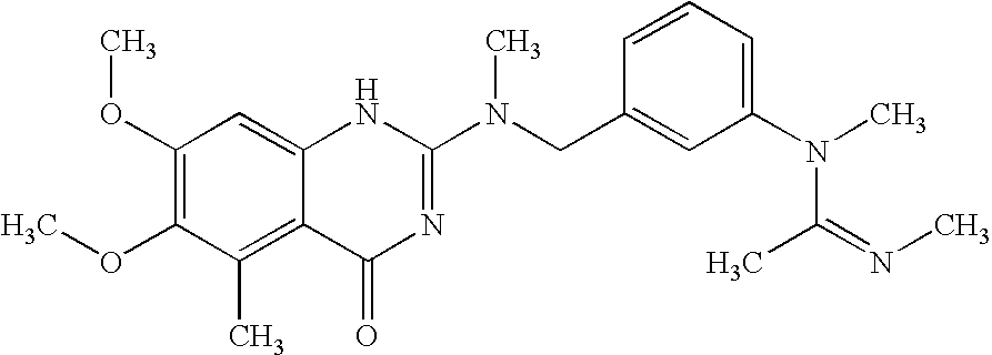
C1(OC)=C(OC)C(C)=C2C(=C1)NC(N(CC1=CC(N(C)C(C)=NC)=CC=C1)C)=NC2=O
